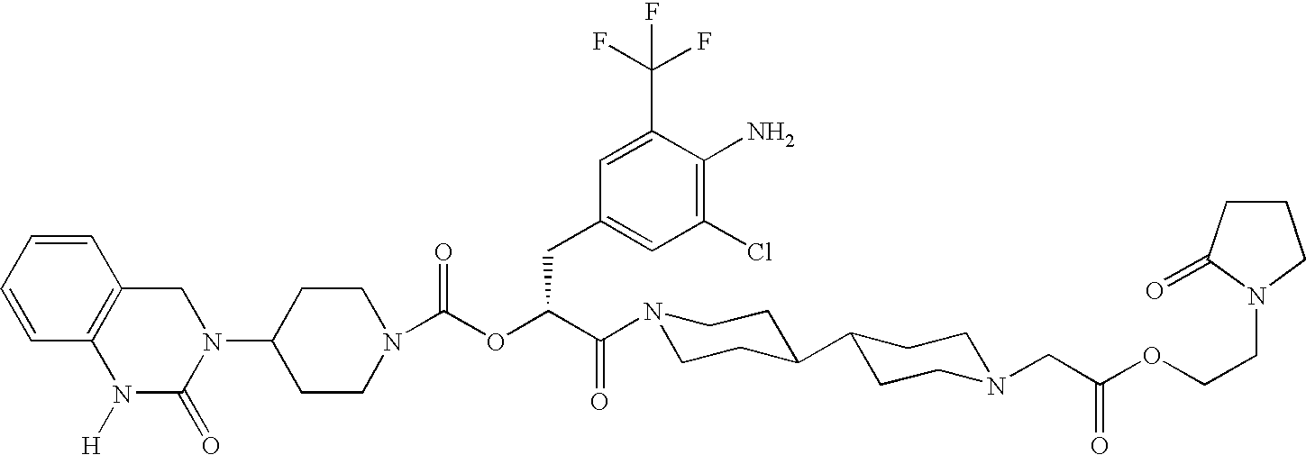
C1(N2CC3=C(N([H])C2=O)C=CC=C3)CCN(C(OC(C(=O)N2CCC(C3CCN(CC(OCCN4CCCC4=O)=O)CC3)CC2)CC2=CC(Cl)=C(N)C(C(F)(F)F)=C2)=O)CC1
